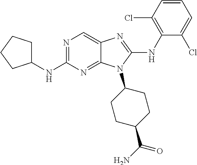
N1=C(NC2CCCC2)N=C2C(=C1)N=C(NC1=C(Cl)C=CC=C1Cl)N2C1CCC(C(N)=O)CC1
